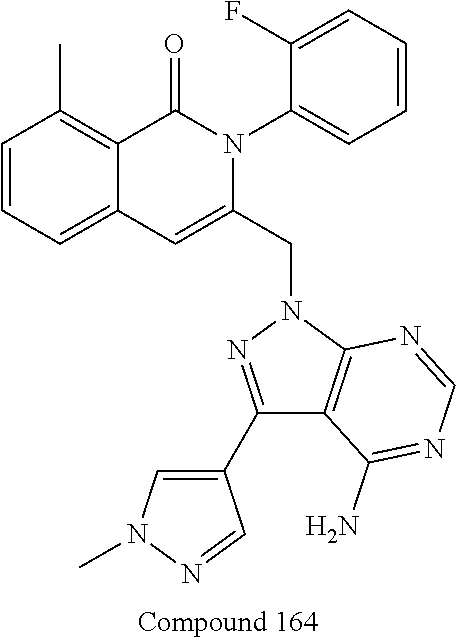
C1=CC=C2C(=C1C)C(=O)N(C1=CC=CC=C1F)C(CN1N=C(C3=CN(C)N=C3)C3=C1N=CN=C3N)=C2
